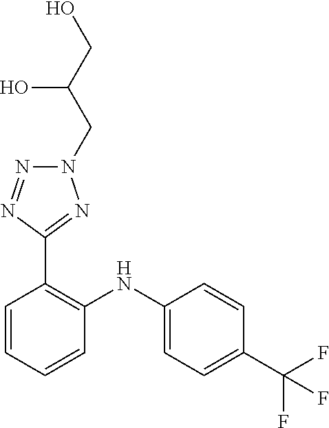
C1=CC(C(F)(F)F)=CC=C1NC1=C(C2=NN(CC(CO)O)N=N2)C=CC=C1
